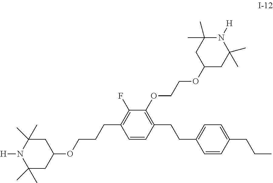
C1(F)=C(CCCOC2CC(C)(C)N([H])C(C)(C)C2)C=CC(CCC2=CC=C(CCC)C=C2)=C1OCCOC1CC(C)(C)N([H])C(C)(C)C1
